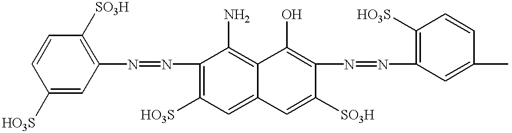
C1=C([HO3S])C=CC([SO3H])=C1N=NC1=C([HO3S])C=C2C(=C1N)C(O)=C(N=NC1=C([HO3S])C=CC(C)=C1)C([SO3H])=C2
